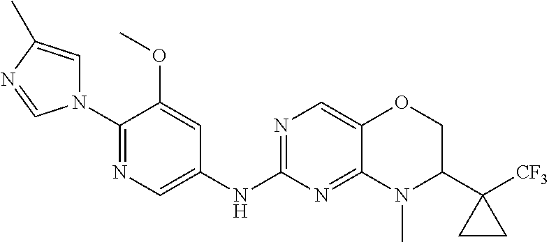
C1(N2C=C(C)N=C2)=NC=C(NC2=NC=C3C(=N2)N(C)C(C2([CF3])CC2)CO3)C=C1OC
